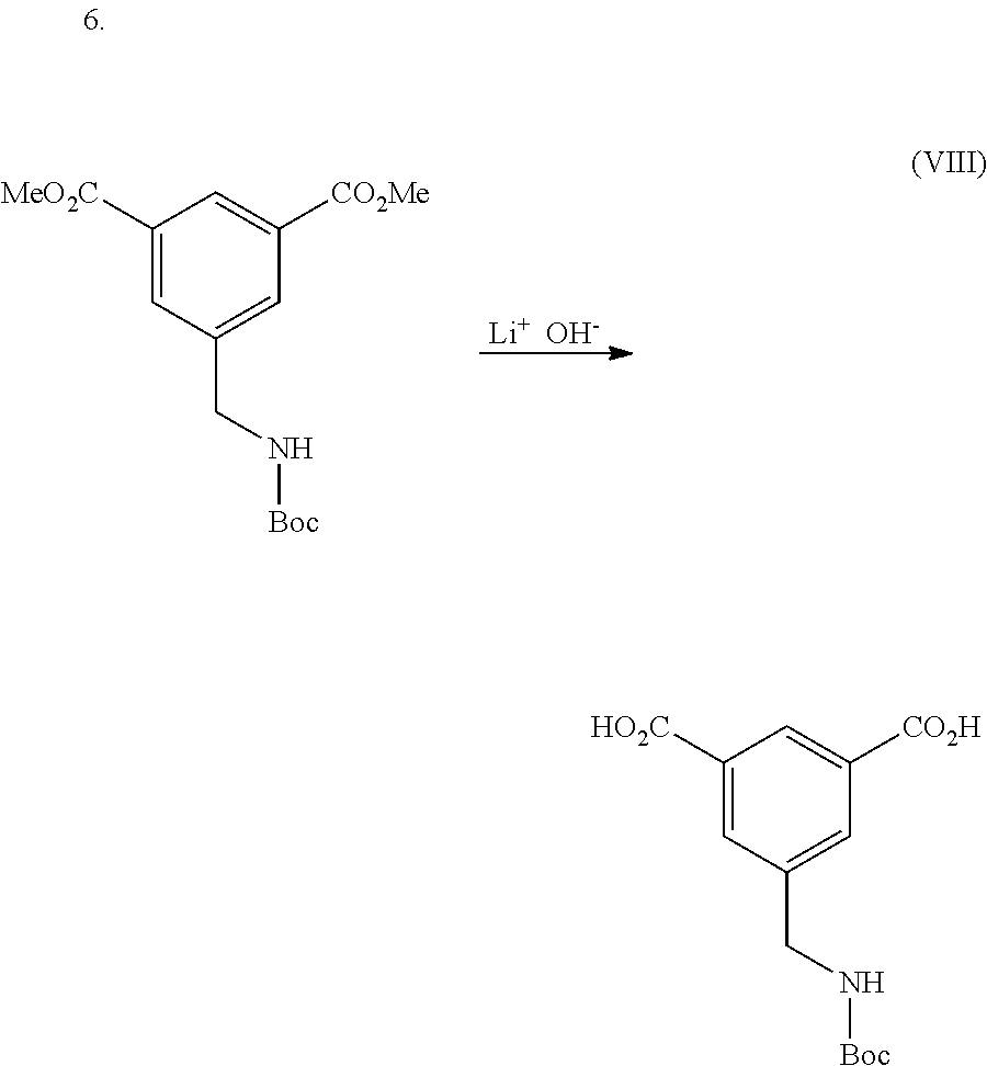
[Li+  OH-].C1([MeO2C])=CC(CN[Boc])=CC([CO2Me])=C1.C1([HO2C])=CC(CN[Boc])=CC([CO2H])=C1
